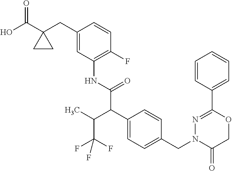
C1(C(O)=O)(CC2=CC(NC(C(C3=CC=C(CN4C(=O)COC(C5=CC=CC=C5)=N4)C=C3)C(C(F)(F)F)C)=O)=C(F)C=C2)CC1
